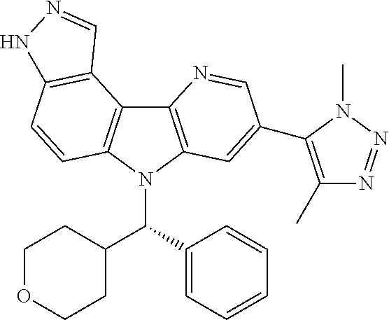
C12=C(N(C(C3=CC=CC=C3)C3CCOCC3)C3=C1C1=C(C=C3)NN=C1)C=C(C1=C(C)N=NN1C)C=N2
